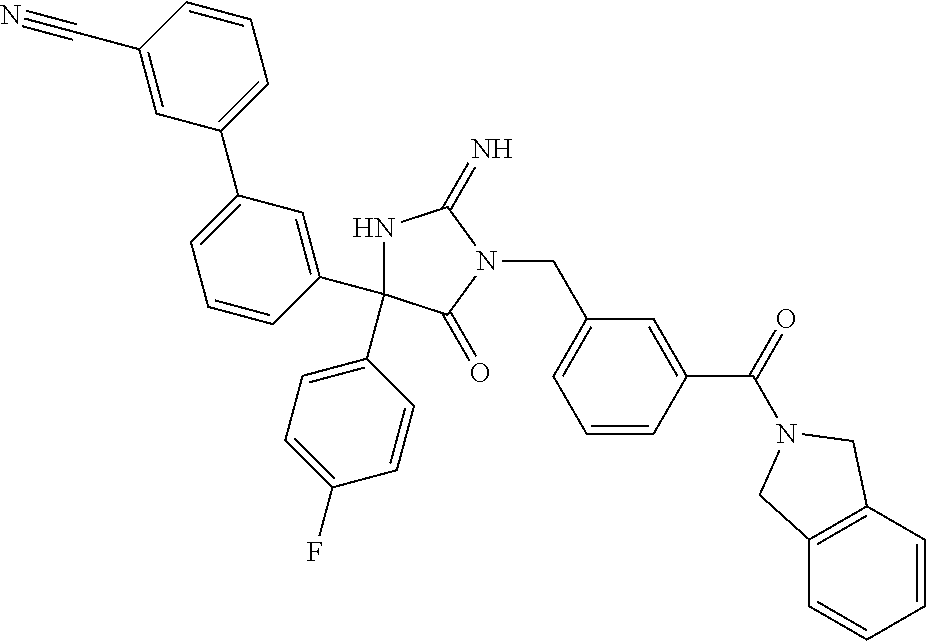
N1C(C2=CC=C(F)C=C2)(C2=CC(C3=CC=CC(C#N)=C3)=CC=C2)C(=O)N(CC2=CC=CC(C(=O)N3CC4=C(C=CC=C4)C3)=C2)C1=N
